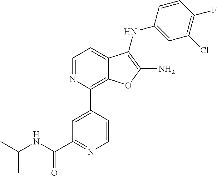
C1=NC(C2=CC(C(NC(C)C)=O)=NC=C2)=C2C(=C1)C(NC1=CC(Cl)=C(F)C=C1)=C(N)O2
